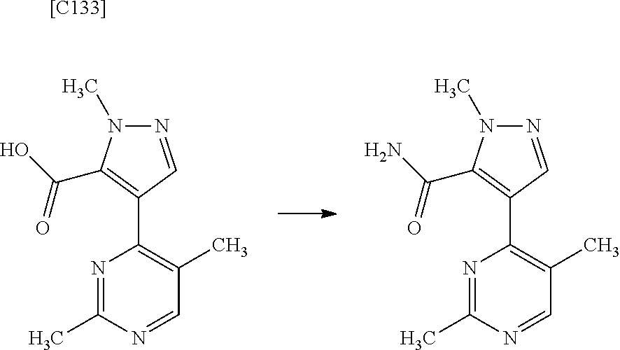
N1=CC(C2=C(C)C=NC(C)=N2)=C(C(O)=O)N1C.N1=CC(C2=C(C)C=NC(C)=N2)=C(C(N)=O)N1C.[[C133]]
